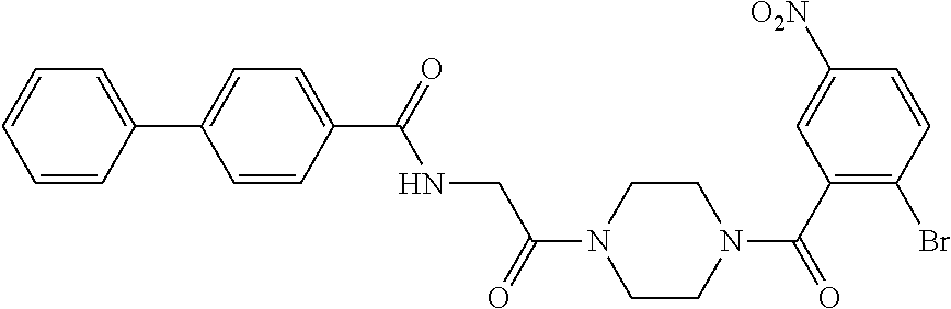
C1=CC(C2=CC=C(C(NCC(N3CCN(C(C4=C(Br)C=CC([O2N])=C4)=O)CC3)=O)=O)C=C2)=CC=C1
